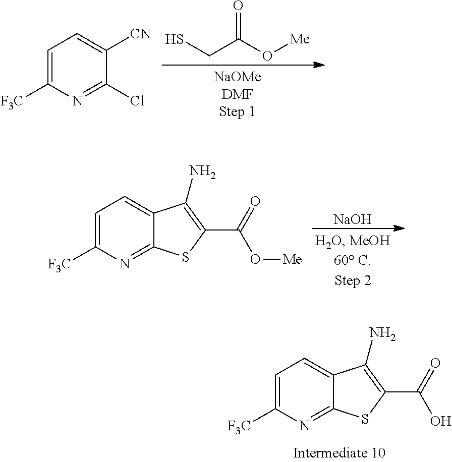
C1=C([F3C])N=C(Cl)C([CN])=C1.O=C(O[Me])CS.C1=C([F3C])N=C2C(=C1)C(N)=C(C(=O)O[Me])S2.[NaOH].C1=C([F3C])N=C2C(=C1)C(N)=C(C(=O)O)S2
